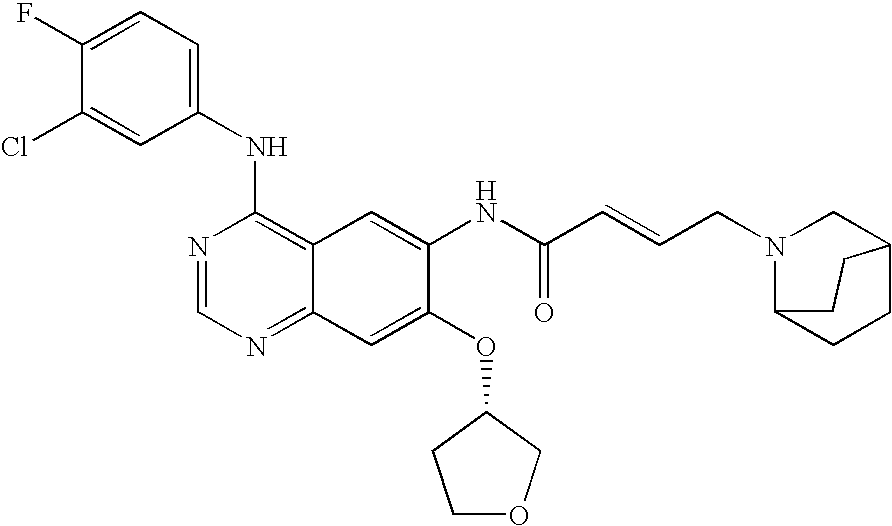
ClC1=CC(NC2=C3C(=NC=N2)C=C(OC2CCOC2)C(NC(C=CCN2C4CCC(C2)CC4)=O)=C3)=CC=C1F
